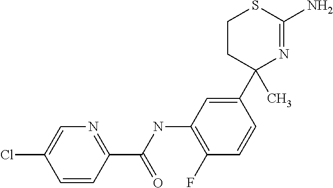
C1(C2(C)N=C(N)SCC2)=CC(NC(C2=NC=C(Cl)C=C2)=O)=C(F)C=C1
